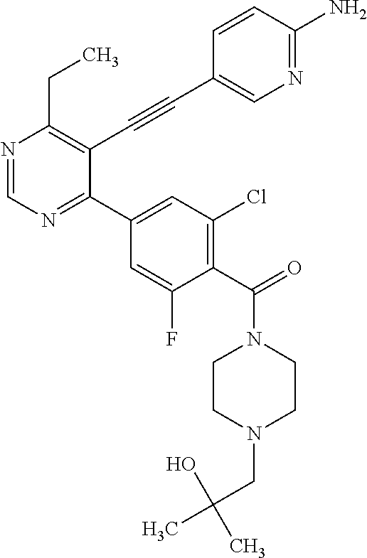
N1=CN=C(C2=CC(Cl)=C(C(N3CCN(CC(C)(O)C)CC3)=O)C(F)=C2)C(C#CC2=CN=C(N)C=C2)=C1CC
